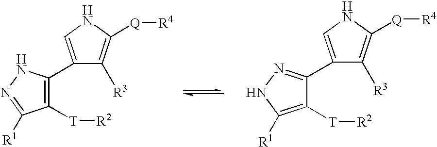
C1([T][R2])=C(C2=CNC([Q][R4])=C2[R3])NN=C1[R1].C1([T][R2])=C([R1])NN=C1C1=CNC([Q][R4])=C1[R3]
